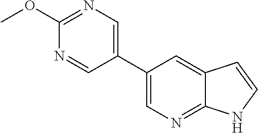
C1(C2=CN=C3C(=C2)C=CN3)=CN=C(OC)N=C1
